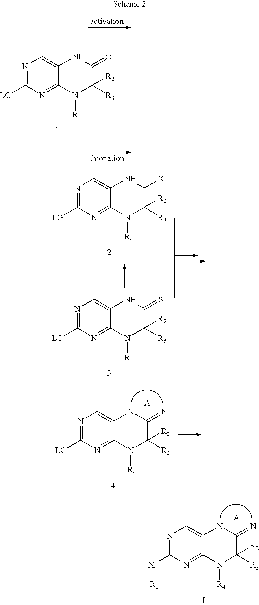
N1=C([LG])N=C2C(=C1)NC(=O)C([R3])([R2])N2[R4].N1=C([LG])N=C2C(=C1)NC([X])C([R3])([R2])N2[R4].N1=C([LG])N=C2C(=C1)NC(=S)C([R3])([R2])N2[R4].N1=C([LG])N=C2C(=C1)NC(=N)C([R3])([R2])N2[R4].N1=C([X1][R1])N=C2C(=C1)NC(=N)C([R3])([R2])N2[R4].I
